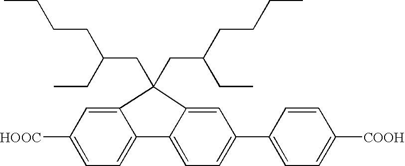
C1(CC(CCCC)CC)(CC(CCCC)CC)C2=CC([HOOC])=CC=C2C2=CC=C(C3=CC=C([COOH])C=C3)C=C12
